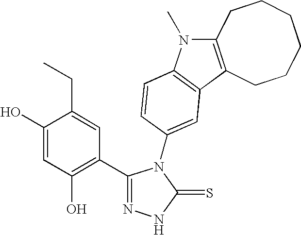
C1(C2=C(O)C=C(O)C(CC)=C2)=NNC(=S)N1C1=CC2=C(N(C)C3=C2CCCCCC3)C=C1
